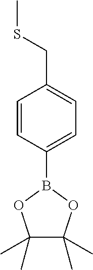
C1(C)(C)C(C)(C)OB(C2=CC=C(CSC)C=C2)O1
